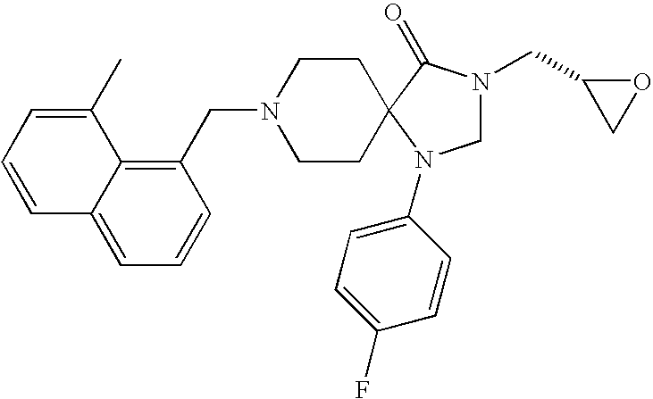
C1N(CC2CO2)C(=O)C2(N1C1=CC=C(F)C=C1)CCN(CC1=C3C(=CC=C1)C=CC=C3C)CC2
